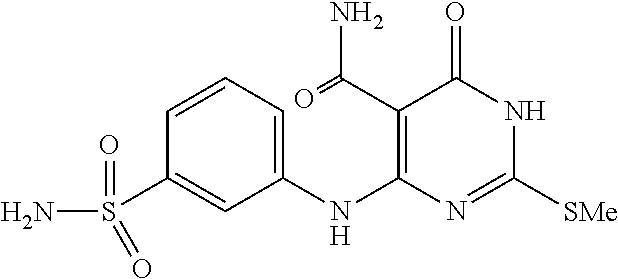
C1=CC=C(NC2=C(C(=O)N)C(=O)NC([SMe])=N2)C=C1S(N)(=O)=O
